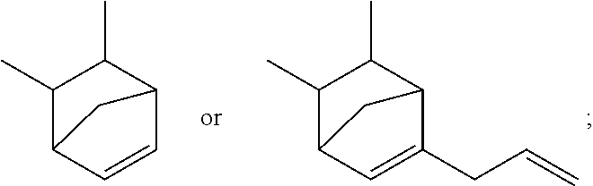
C1(C)C2C=C(CC=C)C(C1C)C2.C1(C)C2C=CC(C1C)C2
